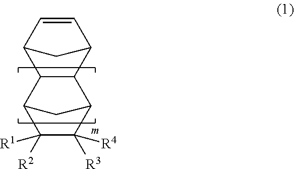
C12C=CC(C1)C1C2C2C([R3])([R4])C([R2])([R1])C1C2
